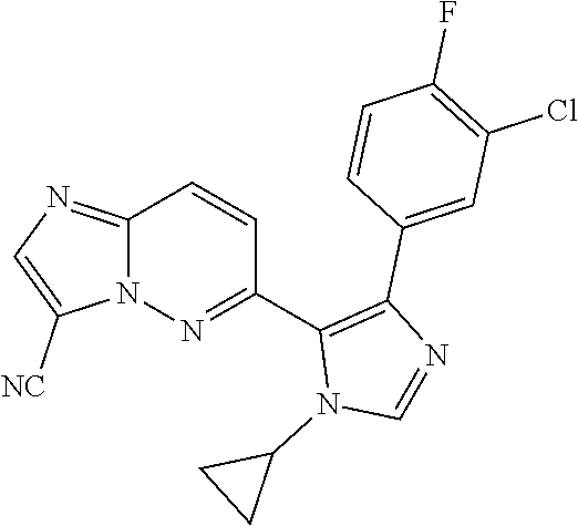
C12=NC=C([NC])N1N=C(C1=C(C3=CC(Cl)=C(F)C=C3)N=CN1C1CC1)C=C2
